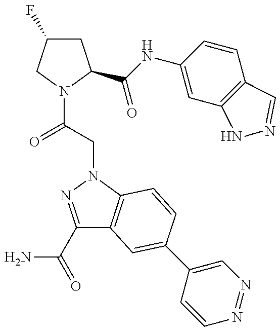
C1C(F)CN(C(=O)CN2C3=C(C(C(N)=O)=N2)C=C(C2=CN=NC=C2)C=C3)C1C(=O)NC1=CC2=C(C=C1)C=NN2
